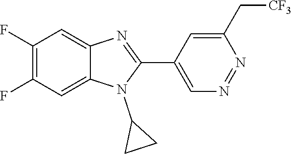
C1(F)=C(F)C=C2C(=C1)N=C(C1=CN=NC(C[CF3])=C1)N2C1CC1
